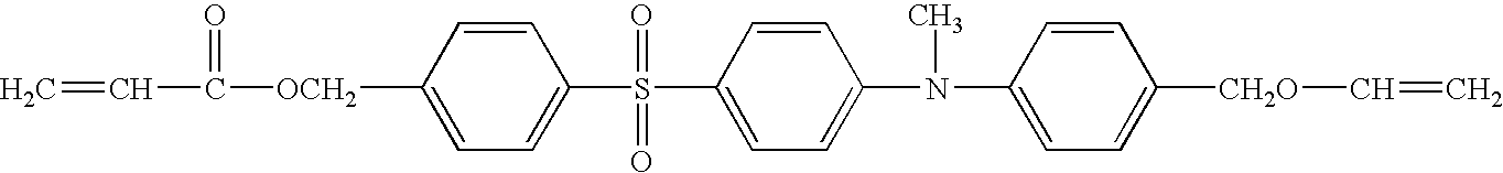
C1([OCH2]C(=O)C=C)=CC=C(S(=O)(=O)C2=CC=C(N(C3=CC=C([CH2O]C=C)C=C3)C)C=C2)C=C1
